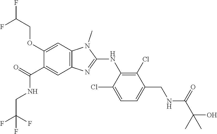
C1(OCC(F)F)=CC2=C(C=C1C(NCC(F)(F)F)=O)N=C(NC1=C(Cl)C(CNC(C(C)(O)C)=O)=CC=C1Cl)N2C
